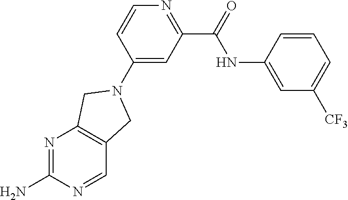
N1=C(N)N=CC2=C1CN(C1=CC(C(=O)NC3=CC([CF3])=CC=C3)=NC=C1)C2
